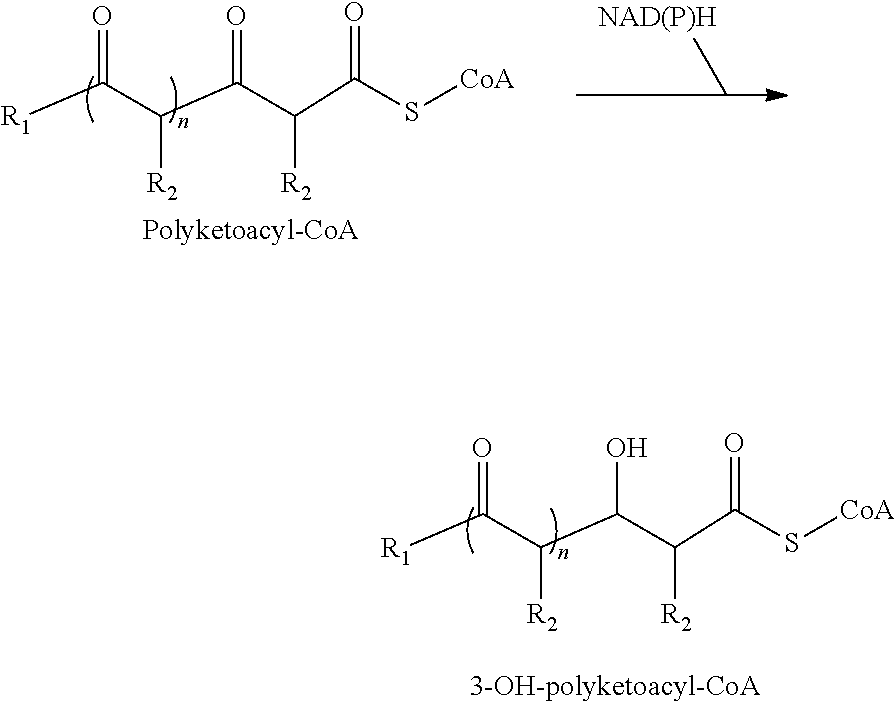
C(C(C(C(=O)S[CoA])[R2])O)(C([R1])=O)[R2].C(C(C(C(=O)S[CoA])[R2])=O)(C([R1])=O)[R2]
